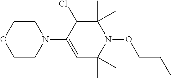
C1CN(C2=CC(C)(C)N(OCCC)C(C)(C)C2Cl)CCO1
